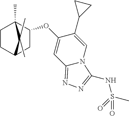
C1C2CC(OC3=CC4=NN=C(NS(=O)(C)=O)N4C=C3C3CC3)C(C)(C1)C2(C)C
